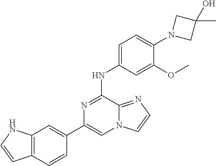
C1(C2=CC3=C(C=C2)C=CN3)=CN2C(=NC=C2)C(NC2=CC=C(N3CC(C)(O)C3)C(OC)=C2)=N1
